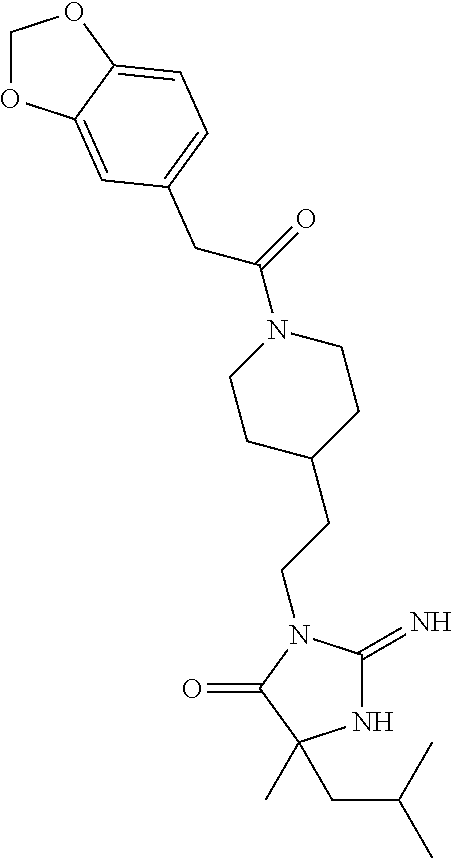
N1C(=N)N(CCC2CCN(C(=O)CC3=CC=C4C(=C3)OCO4)CC2)C(=O)C1(C)CC(C)C
